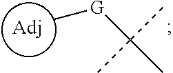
[Adj].C[G]C(C)(C)C
